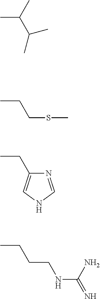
CCCSC.CCC1=CNC=N1.CCCCNC(N)=N.CC(C)C(C)C
